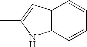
C12=C(C=C(C)N1)C=CC=C2
